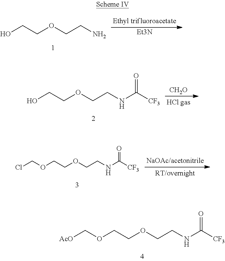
O(CCOCCNC([CF3])=O)C[AcO].OCCOCCN.[Et3N].OCCOCCNC([CF3])=O.[CH2O].O(CCOCCNC([CF3])=O)CCl
